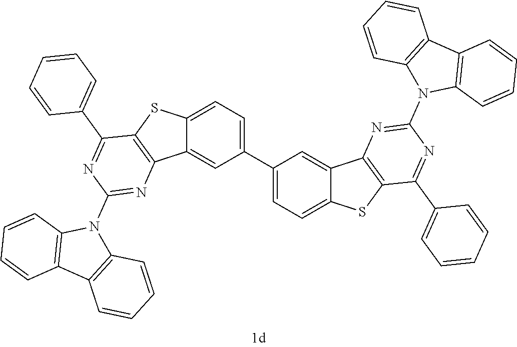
C12=CC=C(C3=CC=C4C(=C3)C3=C(S4)C(C4=CC=CC=C4)=NC(N4C5=C(C6=C4C=CC=C6)C=CC=C5)=N3)C=C1C1=C(S2)C(C2=CC=CC=C2)=NC(N2C3=C(C4=C2C=CC=C4)C=CC=C3)=N1
